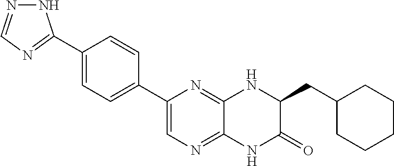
C1(CC2C(=O)NC3=NC=C(C4=CC=C(C5=NC=NN5)C=C4)N=C3N2)CCCCC1
